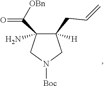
C1(CC=C)([H])C(C([OBn])=O)(N)CN([Boc])C1
